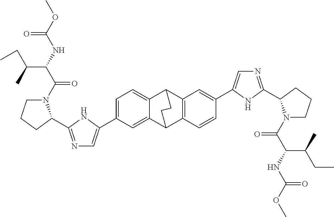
C1(C2=CN=C(C3N(C(=O)C(C(C)CC)NC(=O)OC)CCC3)N2)=CC=C2C3C4=C(C=CC(C5=CN=C(C6N(C(=O)C(NC(=O)OC)C(C)CC)CCC6)N5)=C4)C(C2=C1)CC3
